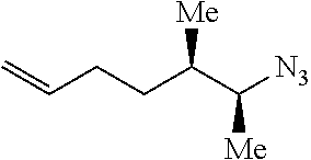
C=CCCC(C([N3])[Me])[Me]
